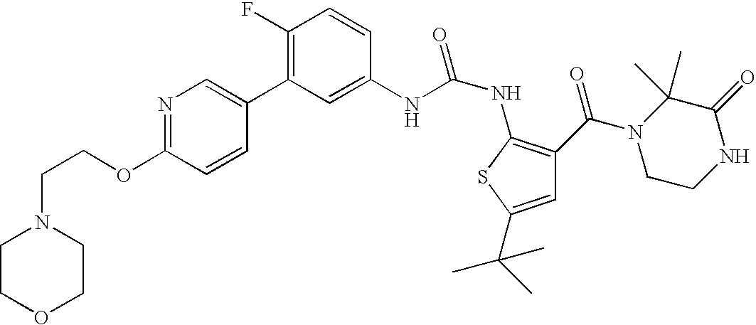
C1(F)=C(C2=CN=C(OCCN3CCOCC3)C=C2)C=C(NC(NC2=C(C(N3CCNC(=O)C3(C)C)=O)C=C(C(C)(C)C)S2)=O)C=C1
